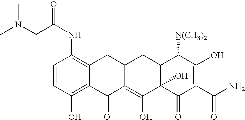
C1=CC(O)=C2C(=C1NC(=O)CN(C)C)CC1C(=C(O)C3(O)C(C1)C([N(CH3)2])C(O)=C(C(N)=O)C3=O)C2=O
